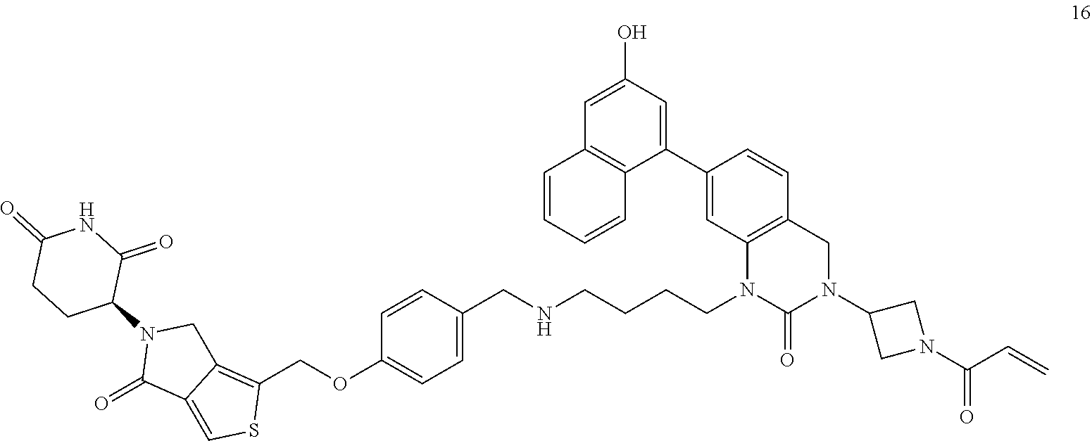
C1(=O)C2=CSC(COC3=CC=C(CNCCCCN4C5=C(C=CC(C6=CC(O)=CC7=C6C=CC=C7)=C5)CN(C5CN(C(C=C)=O)C5)C4=O)C=C3)=C2CN1C1CCC(=O)NC1=O
